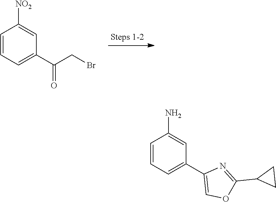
C1=CC=C(C2=COC(C3CC3)=N2)C=C1N.C1=CC=C(C(CBr)=O)C=C1[NO2]
